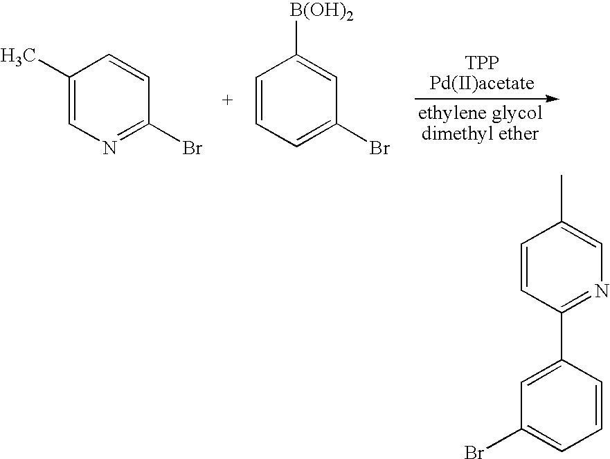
C1(Br)=CC=CC([B(OH)2])=C1.C1(Br)=NC=C(C)C=C1.N1=C(C2=CC(Br)=CC=C2)C=CC(C)=C1
